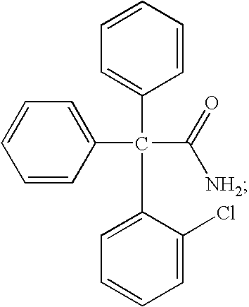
C1=CC(C(C2=CC=CC=C2)(C2=CC=CC=C2Cl)C(=O)[NH2])=CC=C1
